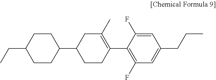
C1(CC)CCC(C2CCC(C3=C(F)C=C(CCC)C=C3F)=C(C)C2)CC1
